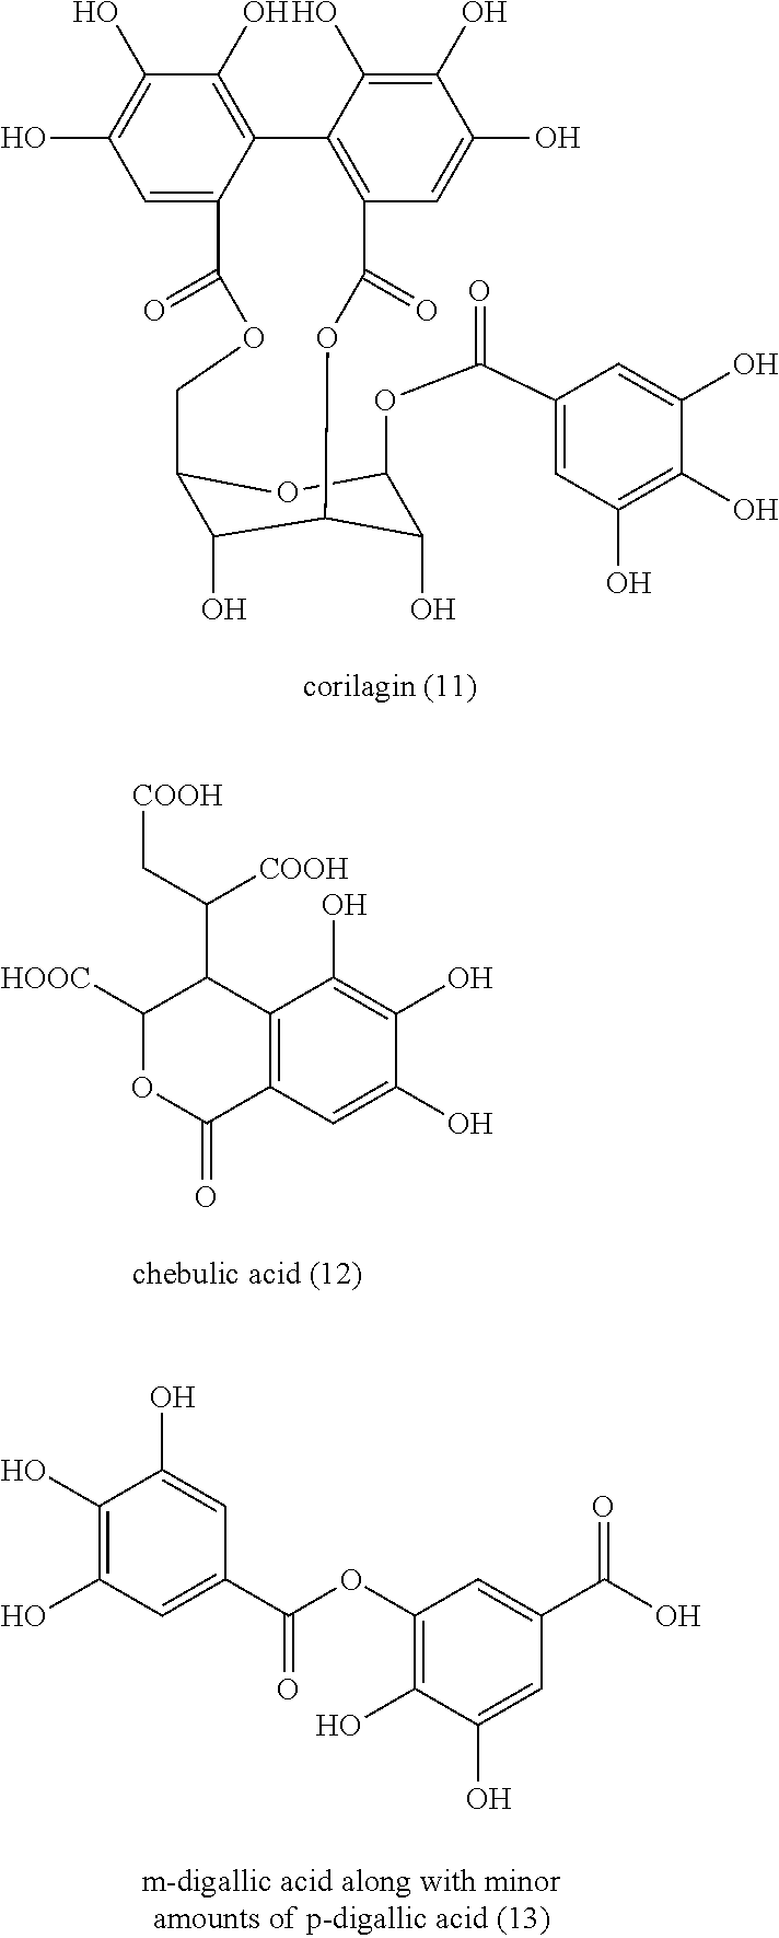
C1=C2C(=C(O)C(O)=C1O)C1=C(C=C(O)C(O)=C1O)C(=O)OC1C(O)C(COC2=O)OC(OC(C2=CC(O)=C(O)C(O)=C2)=O)C1O.C12=C(C=C(O)C(O)=C1O)C(=O)OC([HOOC])C2C(C[COOH])[COOH].C1(O)=C(O)C=C(C(=O)OC2=C(O)C(O)=CC(C(O)=O)=C2)C=C1O
